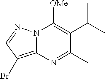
N12C(=C(Br)C=N1)N=C(C)C(C(C)C)=C2[OMe]
